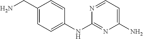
C1(CN)=CC=C(NC2=NC(N)=CC=N2)C=C1
